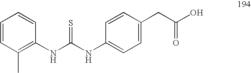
C1=CC(C)=C(NC(NC2=CC=C(CC(O)=O)C=C2)=S)C=C1
